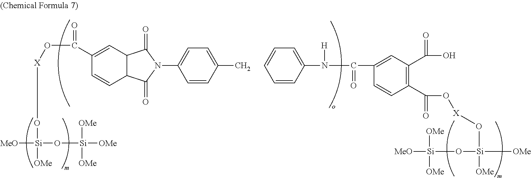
C1(C(O[X]O[Si]([MeO])(O[Si]([OMe])([OMe])[OMe])[OMe])=O)=CC2C(C=C1)C(=O)N(C1=CC=C(C)C=C1)C2=O.C1=CC=C(N([H])C(=O)C2=CC(C(=O)O)=C(C(=O)O[X]O[Si]([OMe])(O[Si]([OMe])([OMe])[MeO])[OMe])C=C2)C=C1
